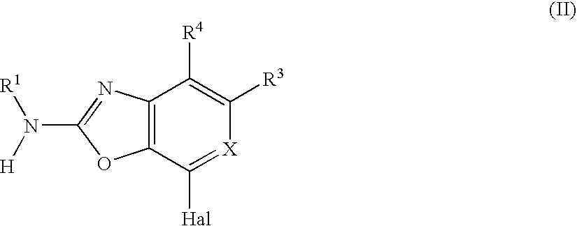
C12=C(C([Hal])=[X]C([R3])=C1[R4])OC(N([R1])[H])=N2
